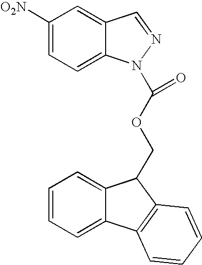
C1([O2N])=CC=C2C(=C1)C=NN2C(OCC1C2=CC=CC=C2C2=C1C=CC=C2)=O
